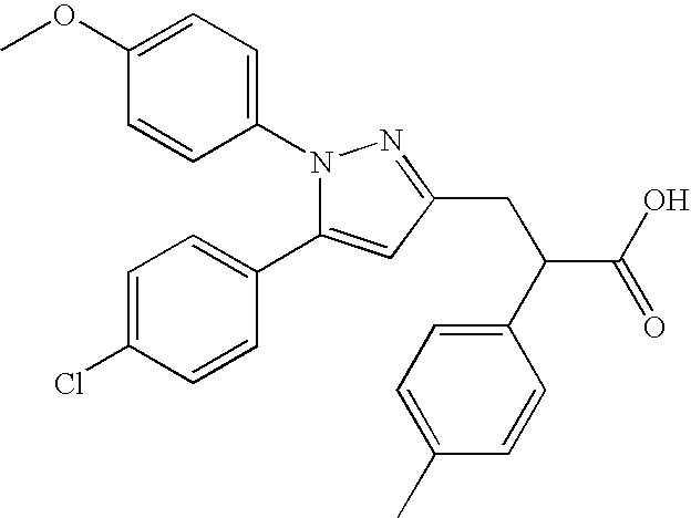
C1(OC)=CC=C(N2C(C3=CC=C(Cl)C=C3)=CC(CC(C(=O)O)C3=CC=C(C)C=C3)=N2)C=C1
